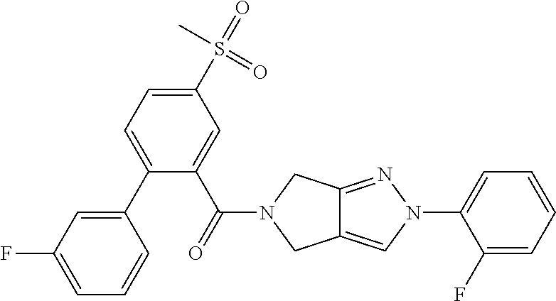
C1(C2=CC=C(S(=O)(C)=O)C=C2C(=O)N2CC3=CN(C4=CC=CC=C4F)N=C3C2)=CC(F)=CC=C1
